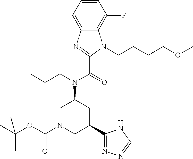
C12=C(F)C=CC=C1N=C(C(=O)N(CC(C)C)C1CN(C(OC(C)(C)C)=O)CC(C3=NN=CN3)C1)N2CCCCOC
